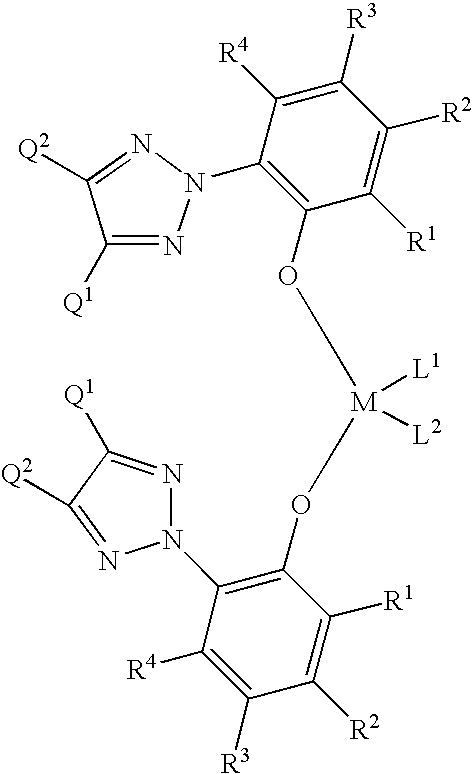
C1([R4])=C([R3])C([R2])=C([R1])C(O[M](OC2=C(N3N=C([Q1])C([Q2])=N3)C([R4])=C([R3])C([R2])=C2[R1])([L1])[L2])=C1N1N=C([Q1])C([Q2])=N1
